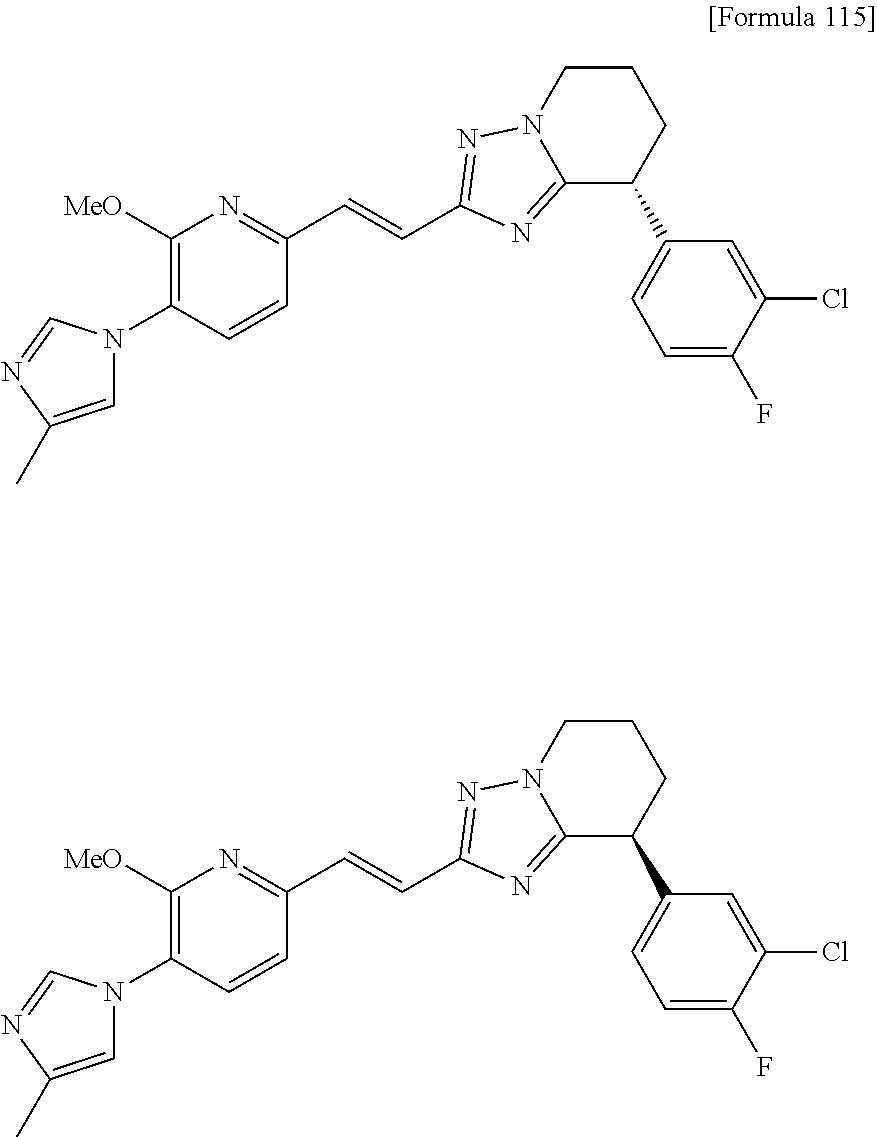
C1=C(C)N=CN1C1=C([MeO])N=C(C=CC2=NN3C(=N2)C(C2=CC=C(F)C(Cl)=C2)CCC3)C=C1.C1=C(C)N=CN1C1=C([MeO])N=C(C=CC2=NN3C(=N2)C(C2=CC=C(F)C(Cl)=C2)CCC3)C=C1
